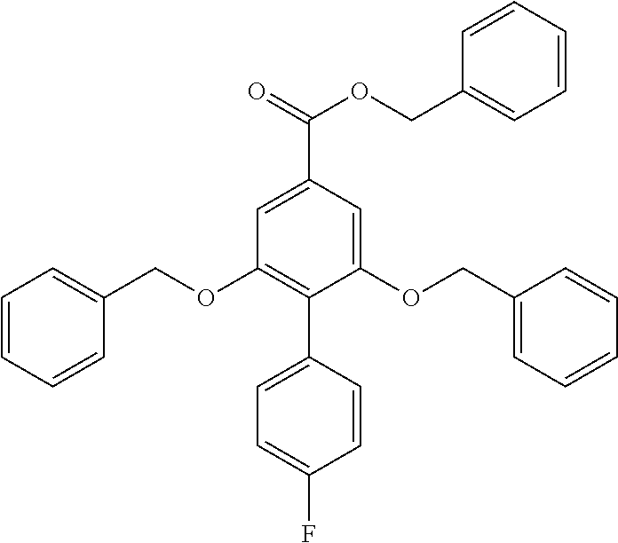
C1=CC=CC(COC2=C(C3=CC=C(F)C=C3)C(OCC3=CC=CC=C3)=CC(C(=O)OCC3=CC=CC=C3)=C2)=C1
